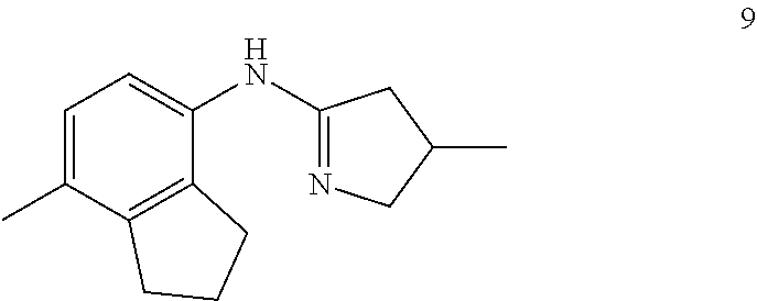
C1=C(C)C2=C(C(NC3=NCC(C)C3)=C1)CCC2
